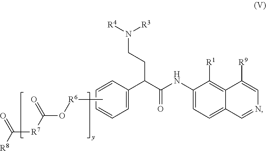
C[R6]OC([R7]C([R8])=O)=O.C1=CC=CC(C(C(=O)NC2=CC=C3C(=C2[R1])C([R9])=CN=C3)CCN([R4])[R3])=C1
